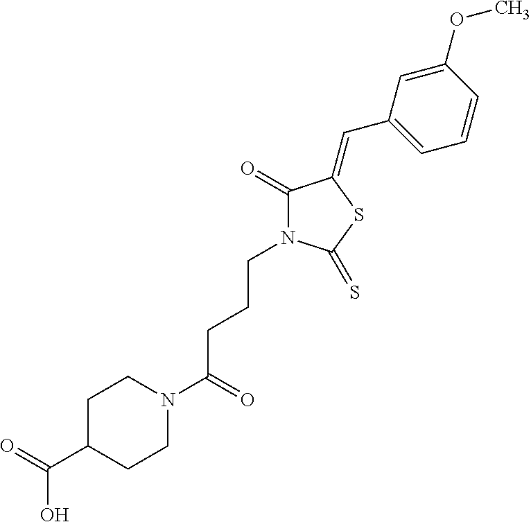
C1C(C(=O)O)CCN(C(=O)CCCN2C(=O)C(=CC3=CC=CC(OC)=C3)SC2=S)C1
